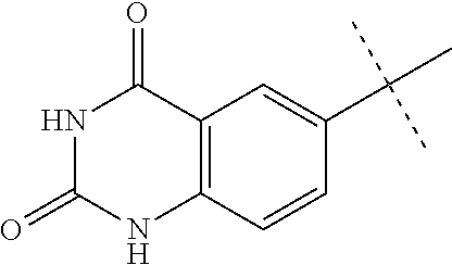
N1C(=O)NC2=C(C1=O)C=C(C(C)(C)C)C=C2
